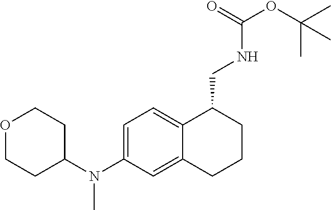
O1CCC(N(C2=CC=C3C(=C2)CCCC3CNC(OC(C)(C)C)=O)C)CC1
